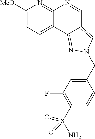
C1([MeO])=CC=C2C(=N1)N=CC1=CN(CC3=CC(F)=C(S(N)(=O)=O)C=C3)N=C21
